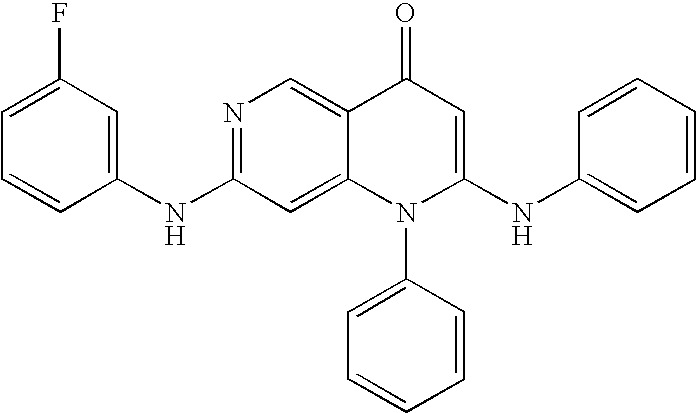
N(C1=NC=C2C(=C1)N(C1=CC=CC=C1)C(NC1=CC=CC=C1)=CC2=O)C1=CC(F)=CC=C1
